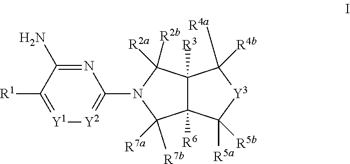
[R1]C1=[Y1][Y2]=C(N2C([R2b])([R2a])C3([R3])C([R6])(C2([R7b])[R7a])C([R5a])([R5b])[Y3]C3([R4a])[R4b])N=C1N
